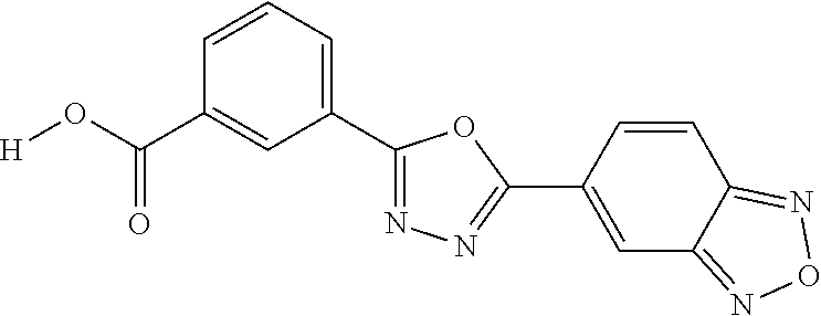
[H]OC(C1=CC(C2=NN=C(C3=CC4=NON=C4C=C3)O2)=CC=C1)=O
